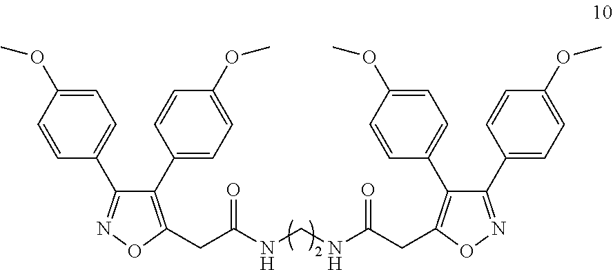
C1(C2=CC=C(OC)C=C2)=C(CC(=O)NCNC(CC2=C(C3=CC=C(OC)C=C3)C(C3=CC=C(OC)C=C3)=NO2)=O)ON=C1C1=CC=C(OC)C=C1
